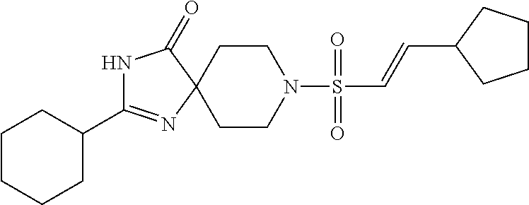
N1C(=O)C2(N=C1C1CCCCC1)CCN(S(=O)(=O)C=CC1CCCC1)CC2
